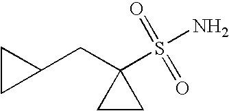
C1CC1(CC1CC1)S(N)(=O)=O
